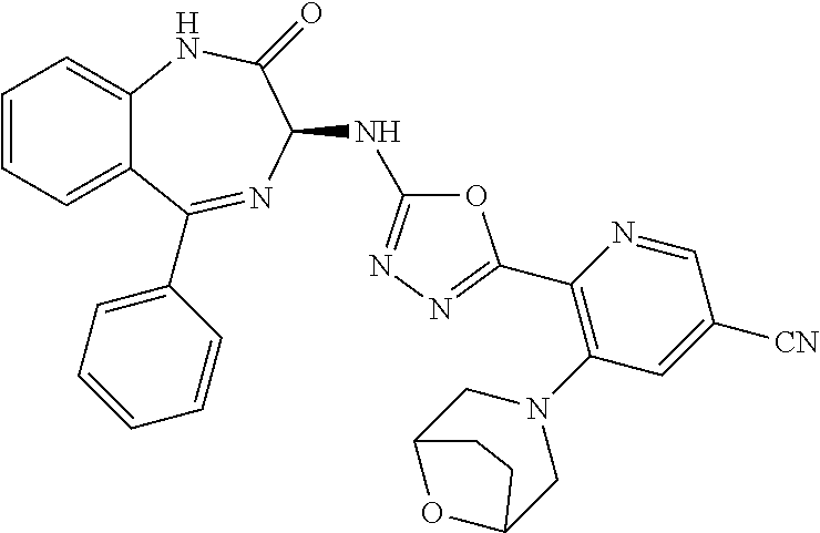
C1=CC=C2C(=C1)NC(=O)C(NC1=NN=C(C3=C(N4CC5OC(C4)CC5)C=C([CN])C=N3)O1)N=C2C1=CC=CC=C1
